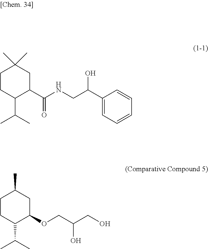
C1CC(C(C)C)C(C(=O)NCC(C2=CC=CC=C2)O)CC1(C)C.C1CC(C(C)C)C(OCC(O)CO)CC1C
